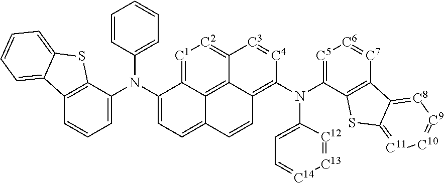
C12=C(C(N(C3=CC=C4C5=C6C(=[C2][C1]=C35)[C3]=[C4]C(N(C3=[C5][C6]=[C7]C5=C3SC3=[C11][C10]=[C9][C8]=C53)C3=CC=[C14][C13]=[C12]3)=C6C=C4)C3=CC=CC=C3)=CC=C1)SC1=CC=CC=C21
